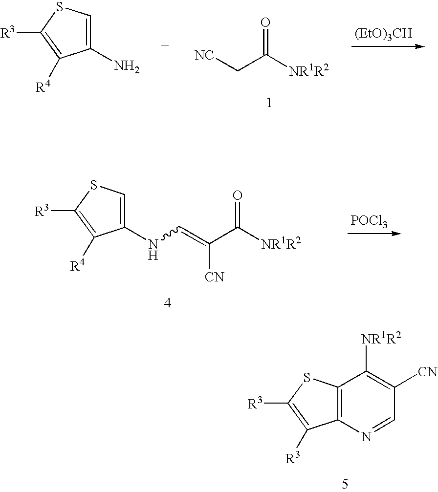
C1(N)=CSC([R3])=C1[R4].[NC]CC([NR1R2])=O.[(EtO)3CH].C1(NC=C([CN])C([NR1R2])=O)=CSC([R3])=C1[R4].[POCl3].N1=CC([CN])=C([NR1R2])C2=C1C([R3])=C([R3])S2
